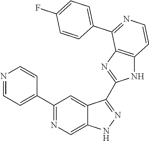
C1(C2=NC=C3C(=C2)C(C2=NC4=C(N2)C=CN=C4C2=CC=C(F)C=C2)=NN3)=CC=NC=C1
